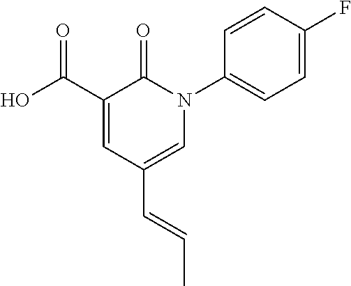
C1=C(C(O)=O)C(=O)N(C2=CC=C(F)C=C2)C=C1C=CC
